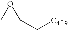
C1C(C[C4F9])O1
